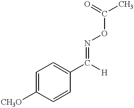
C1=CC(C([H])=NOC(C)=O)=CC=C1[CH3O]
